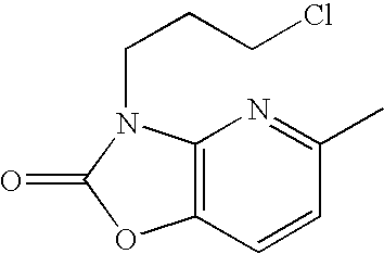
C12=C(C=CC(C)=N1)OC(=O)N2CCCCl
